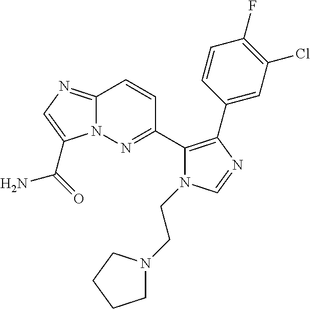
C12=NC=C(C(=O)N)N1N=C(C1=C(C3=CC(Cl)=C(F)C=C3)N=CN1CCN1CCCC1)C=C2
